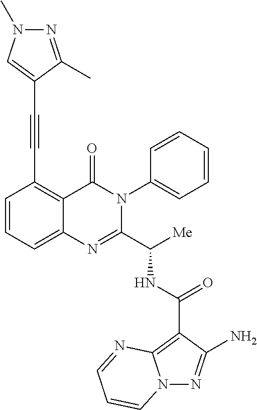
C1(C(NC(C2=NC3=CC=CC(C#CC4=CN(C)N=C4C)=C3C(=O)N2C2=CC=CC=C2)[Me])=O)=C2N(N=C1N)C=CC=N2
